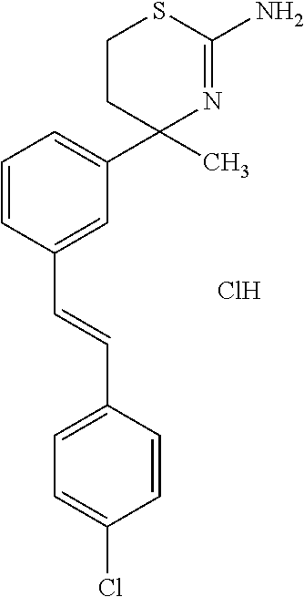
N1=C(N)SCCC1(C1=CC=CC(C=CC2=CC=C(Cl)C=C2)=C1)C.Cl
